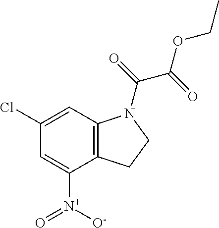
C12=C(C=C(Cl)C=C1[N+]([O-])=O)N(C(=O)C(=O)OCC)CC2
